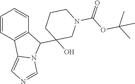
C1=CC2=C(C=C1)C(C1(O)CN(C(=O)OC(C)(C)C)CCC1)N1C2=CN=C1
